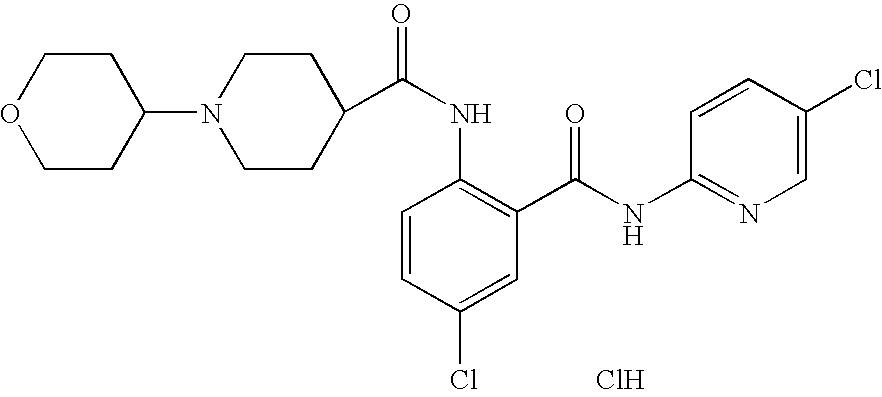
O1CCC(N2CCC(C(NC3=C(C(NC4=NC=C(Cl)C=C4)=O)C=C(Cl)C=C3)=O)CC2)CC1.Cl
